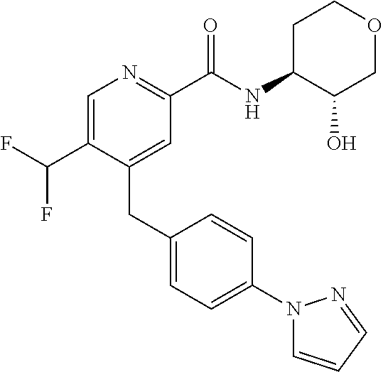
C1=C(C(F)F)C(CC2=CC=C(N3C=CC=N3)C=C2)=CC(C(NC2CCOCC2O)=O)=N1
